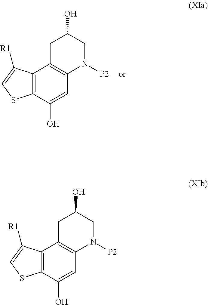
C12=C(C(O)=CC3=C1CC(O)CN3[P2])SC=C2[R1].C12=C(C(O)=CC3=C1CC(O)CN3[P2])SC=C2[R1]
